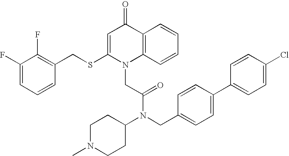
C1=C(SCC2=C(F)C(F)=CC=C2)N(CC(N(C2CCN(C)CC2)CC2=CC=C(C3=CC=C(Cl)C=C3)C=C2)=O)C2=C(C1=O)C=CC=C2
